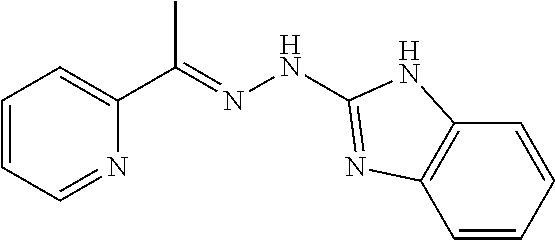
C1(C(=NNC2=NC3=C(C=CC=C3)N2)C)=CC=CC=N1
